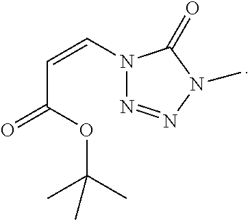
C(=CN1N=NN(C)C1=O)C(=O)OC(C)(C)C
